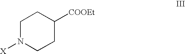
C1N([X])CCC([COOEt])C1
